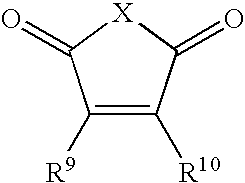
C1([R9])=C([R10])C(=O)[X]C1=O
